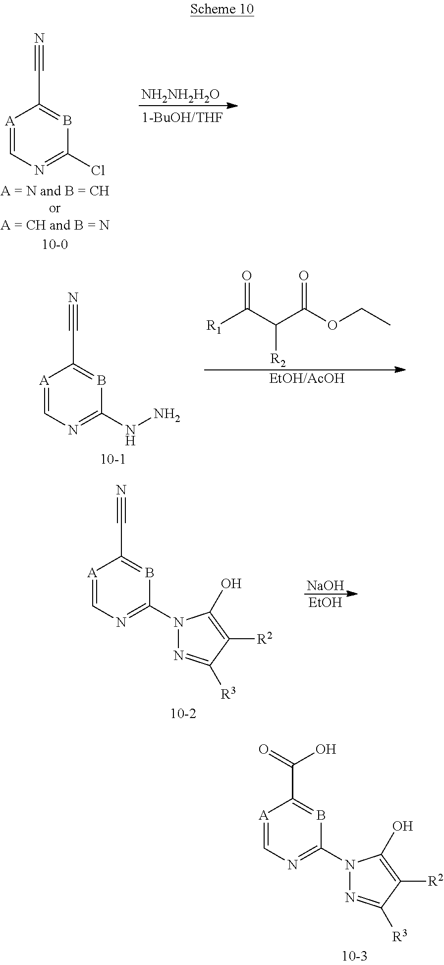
[R1]C(C(C(OCC)=O)[R2])=O.[EtOH/AcOH].[A]1=CN=C(NN)B=C1C#N.[A]1=CN=C(N2N=C([R3])C([R2])=C2O)B=C1C(O)=O.[A]1=CN=C(Cl)B=C1C#N.[NH2NH2H2O].[A]1=CN=C(N2N=C([R3])C([R2])=C2O)B=C1C#N.[NaOH].[EtOH]
